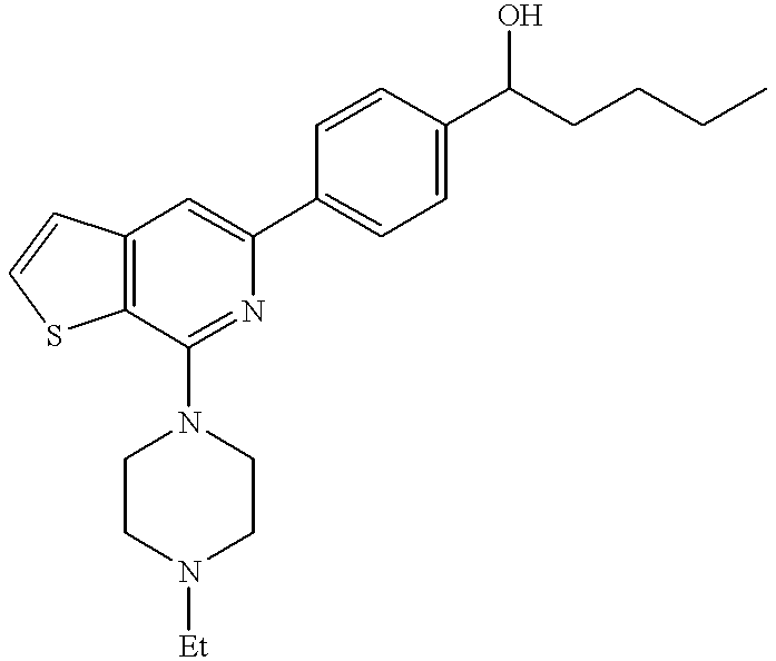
C12=C(C(N3CCN([Et])CC3)=NC(C3=CC=C(C(CCCC)O)C=C3)=C1)SC=C2
